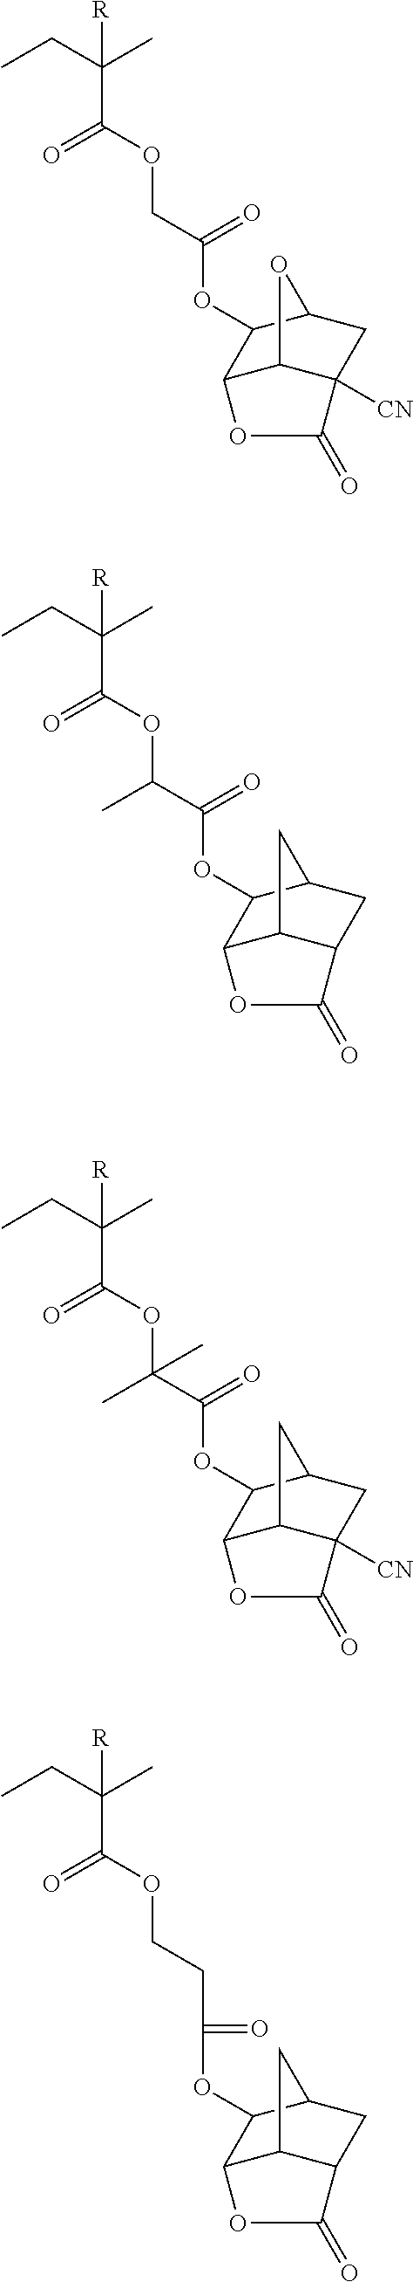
O(C(COC(C(CC)(C)[R])=O)=O)C1C2C3C([CN])(CC1O3)C(=O)O2.O(C(C(OC(C(CC)(C)[R])=O)C)=O)C1C2C3C(CC1C3)C(=O)O2.O(C(C(OC(C(CC)(C)[R])=O)(C)C)=O)C1C2C3C([CN])(CC1C3)C(=O)O2.O(C(=O)CCOC(C(CC)(C)[R])=O)C1C2C3C(CC1C3)C(=O)O2
